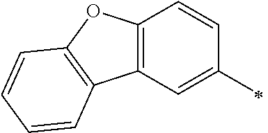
C12=C(C=C(C)C=C1)C1=C(O2)C=CC=C1
